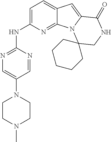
C1=C(NC2=NC=C(N3CCN(C)CC3)C=N2)N=C2C(=C1)C=C1N2C2(CNC1=O)CCCCC2
